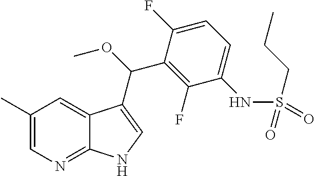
C1(C)=CN=C2C(=C1)C(C(OC)C1=C(F)C(NS(=O)(CCC)=O)=CC=C1F)=CN2
